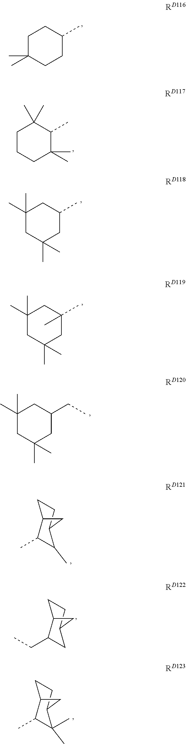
C1C(C)(C)CCC(C)C1.C1CCC(C)(C)C(C)C1(C)C.C1(C)(C)CC(C)(C)CC(C)C1.C1(C)(C)CC(C)(C)CC(C)(C)C1.C1(C)(C)CC(C)(C)CC(CC)C1.C1CC2C(C)C(C)C1C2.C1CC2C(CC)CC1C2.C1CC2C(C)C(C)(C)C1C2
